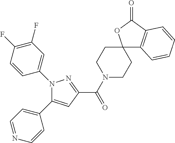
C(=O)(C1=NN(C2=CC(F)=C(F)C=C2)C(C2=CC=NC=C2)=C1)N1CCC2(CC1)C1=C(C(=O)O2)C=CC=C1
